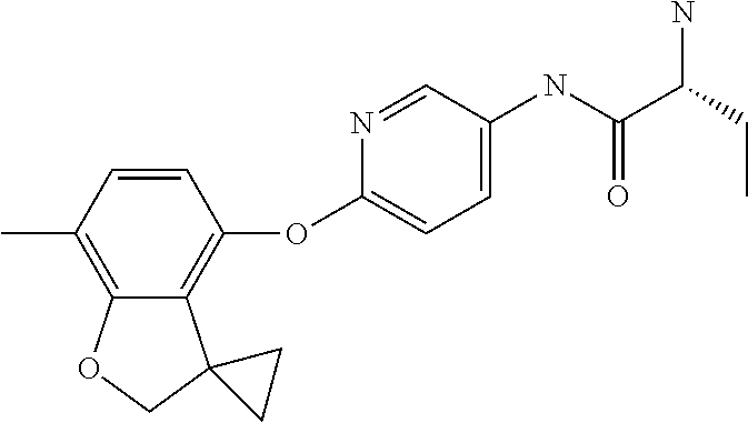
C1(C)=C2C(=C(OC3=CC=C(NC(C(CC)N)=O)C=N3)C=C1)C1(CO2)CC1
